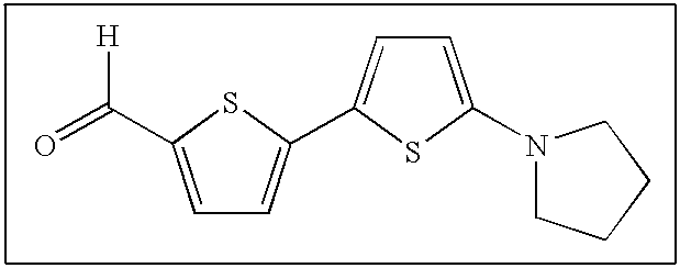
C1=C(C(=O)[H])SC(C2=CC=C(N3CCCC3)S2)=C1
